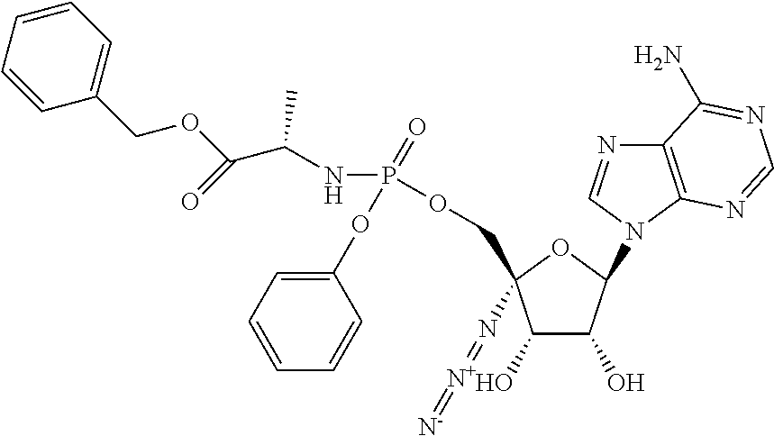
C1(O)C(O)C(N2C=NC3=C2N=CN=C3N)OC1(COP(OC1=CC=CC=C1)(=O)NC(C(=O)OCC1=CC=CC=C1)C)N=[N+]=[N-]
